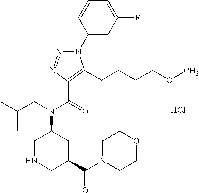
C1(N2N=NC(C(=O)N(CC(C)C)C3CNCC(C(=O)N4CCOCC4)C3)=C2CCCCOC)=CC(F)=CC=C1.Cl
